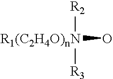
[R2][R1(C2H4O)nN]([R3])O
